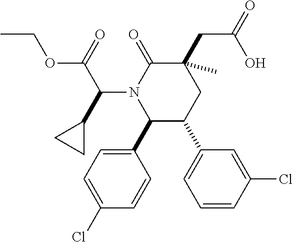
C1(C2=CC=C(Cl)C=C2)C(C2=CC=CC(Cl)=C2)CC(CC(=O)O)(C)C(=O)N1C(C1CC1)C(OCC)=O
